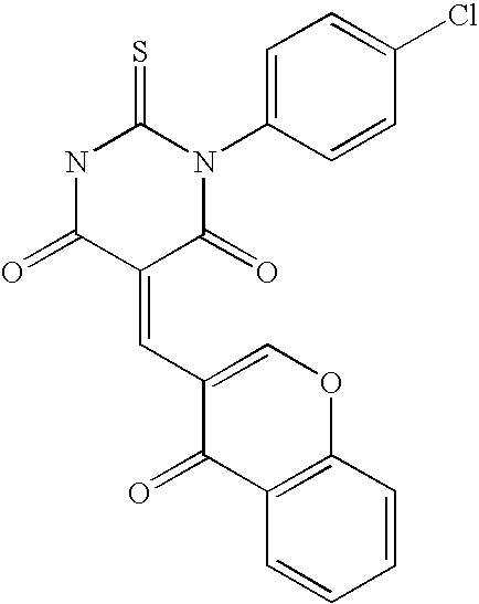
N1C(=O)C(=CC2=COC3=C(C2=O)C=CC=C3)C(=O)N(C2=CC=C(Cl)C=C2)C1=S
